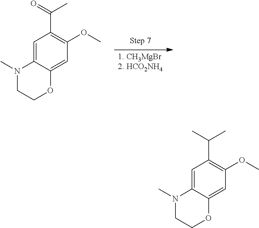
[1. CH3MgBr2. HCO2NH4].C1=C2C(=CC(OC)=C1C(C)=O)OCCN2C.C1=C2C(=CC(OC)=C1C(C)C)OCCN2C
